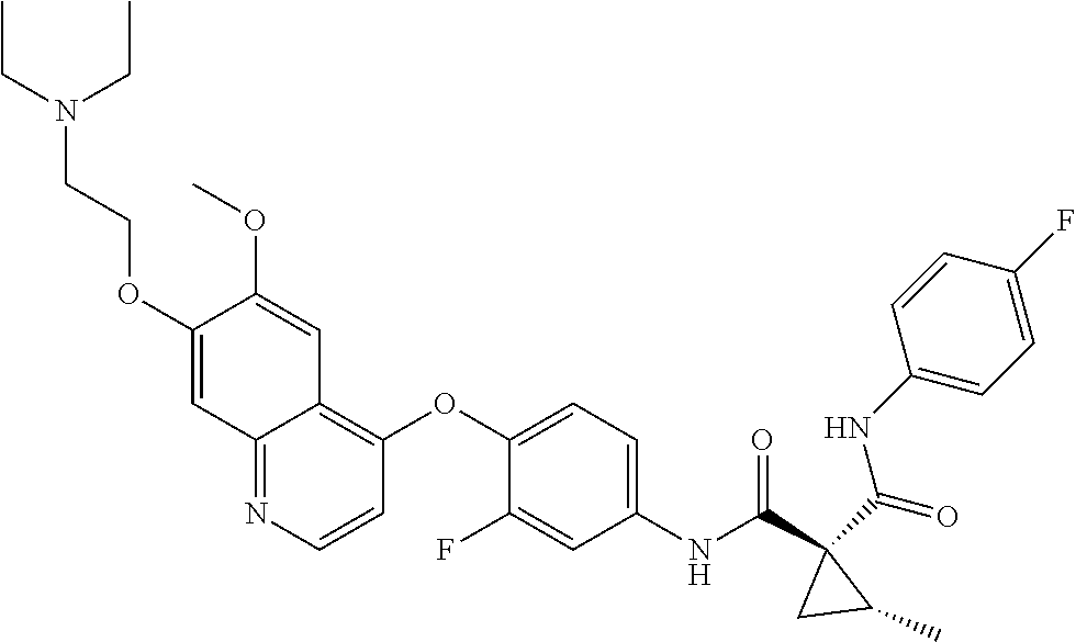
O=C(C1(C(NC2=CC=C(OC3=C4C(=NC=C3)C=C(OCCN(CC)CC)C(OC)=C4)C(F)=C2)=O)C(C)C1)NC1=CC=C(F)C=C1
